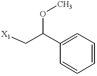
C1=C(C(C[X1])OC)C=CC=C1
